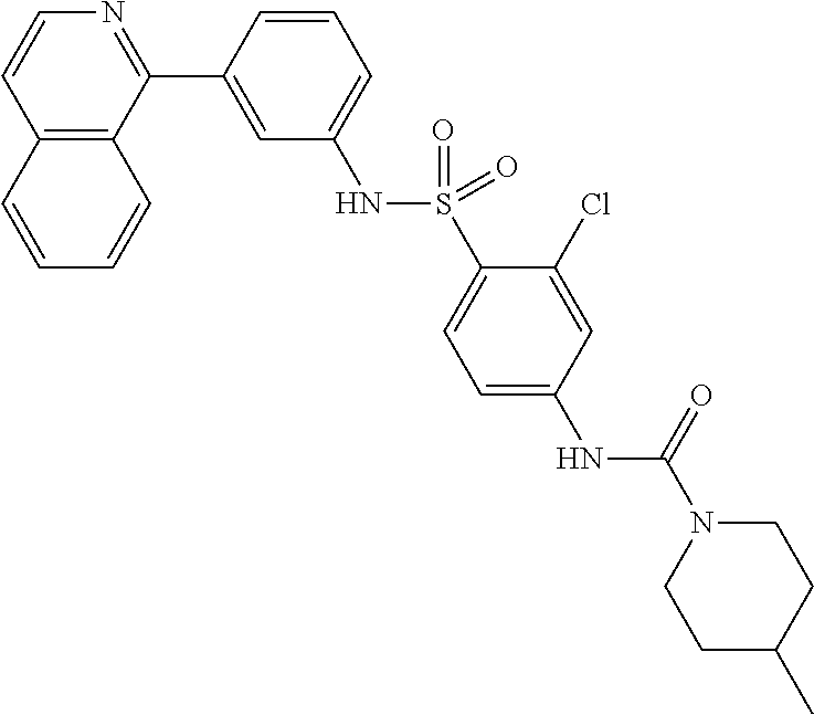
C12=C(C(C3=CC(NS(C4=CC=C(NC(N5CCC(C)CC5)=O)C=C4Cl)(=O)=O)=CC=C3)=NC=C1)C=CC=C2
